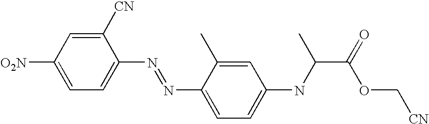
C1([O2N])=CC=C(N=NC2=CC=C(NC(C(OC[CN])=O)C)C=C2C)C([CN])=C1
